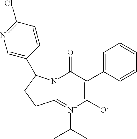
C12=[N+](C(C)C)C([O-])=C(C3=CC=CC=C3)C(=O)N1C(C1=CN=C(Cl)C=C1)CC2
